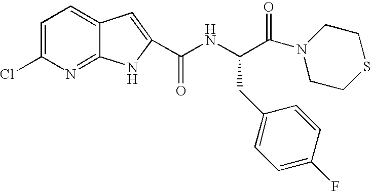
C1=C(Cl)N=C2C(=C1)C=C(C(NC(C(=O)N1CCSCC1)CC1=CC=C(F)C=C1)=O)N2
